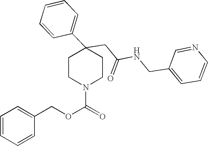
C(C1(C2=CC=CC=C2)CCN(C(=O)OCC2=CC=CC=C2)CC1)C(NCC1=CC=CN=C1)=O
